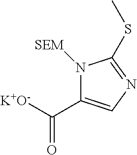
N1([SEM])C(C([K+O-])=O)=CN=C1SC
